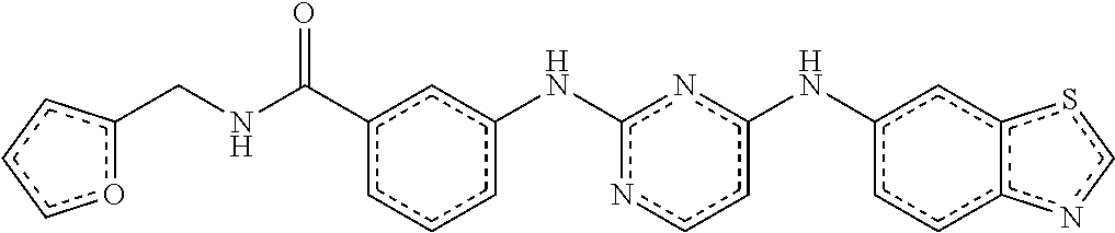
c1(C(NCc2occc2)=O)cccc(Nc2nccc(Nc3ccc4c(c3)scn4)n2)c1
